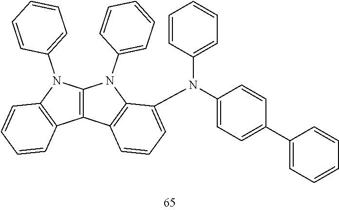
C12=C(N(C3=CC=CC=C3)C3=C1C=CC=C3)N(C1=CC=CC=C1)C1=C2C=CC=C1N(C1=CC=C(C2=CC=CC=C2)C=C1)C1=CC=CC=C1
